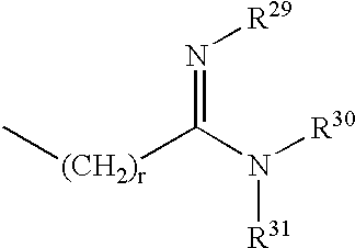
C[(CH2)r]C(N([R30])[R31])=N[R29]
